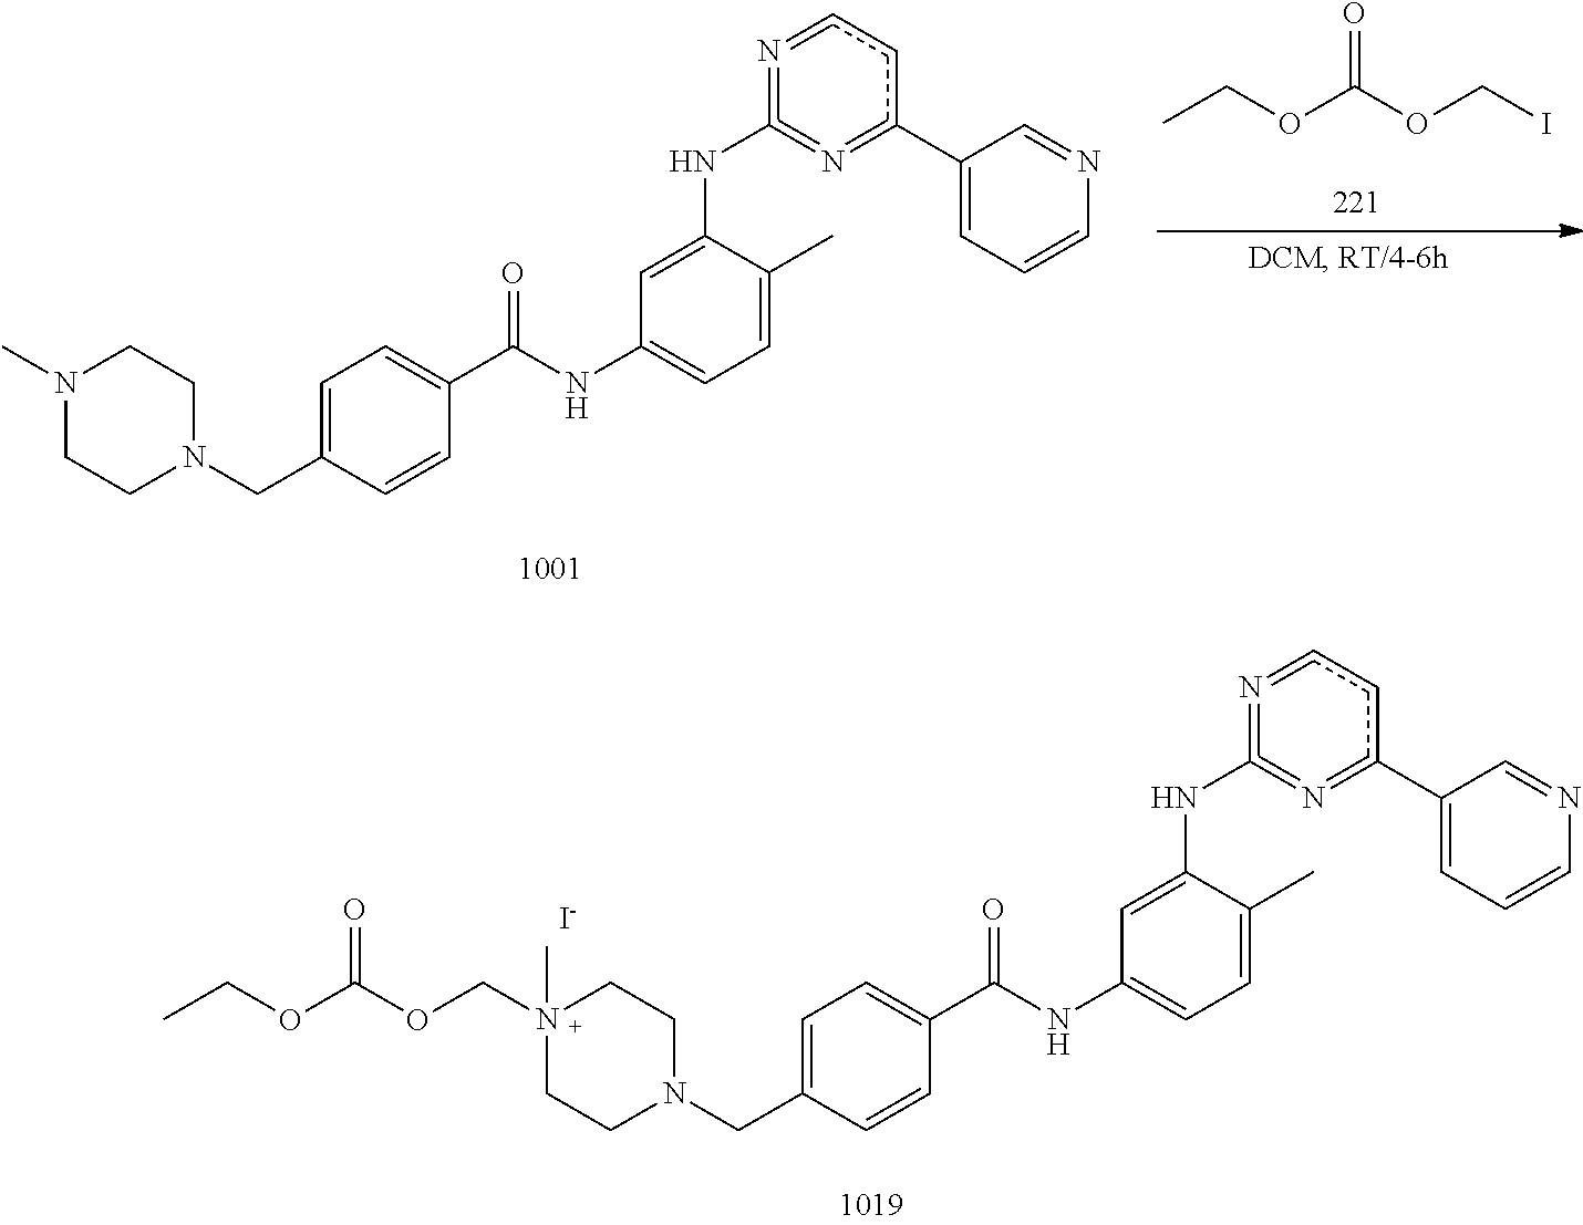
C1=C(CN2CCN(C)CC2)C=CC(C(NC2=CC=C(C)C(NC3=N=c(C4=CC=CN=C4)cc=N=3)=C2)=O)=C1.CCOC(OCI)=O.C1=C(CN2CCN(COC(OCC)=O)(C)CC2)C=CC(C(NC2=CC=C(C)C(NC3=N=c(C4=CC=CN=C4)cc=N=3)=C2)=O)=C1.[I-]
